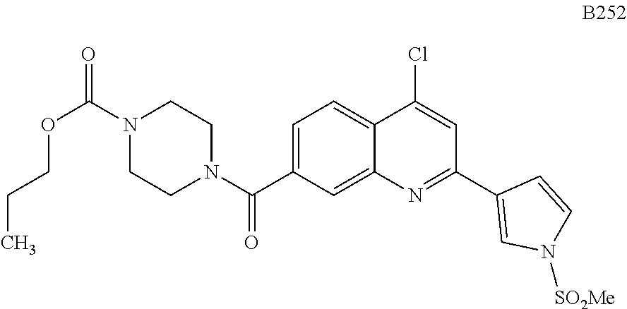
C1=C(C(N2CCN(C(=O)OCCC)CC2)=O)C=C2C(=C1)C(Cl)=CC(C1=CN([SO2Me])C=C1)=N2
